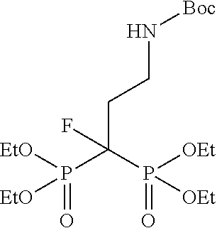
P(C(P([OEt])(=O)[OEt])(CCN[Boc])F)([EtO])([EtO])=O
